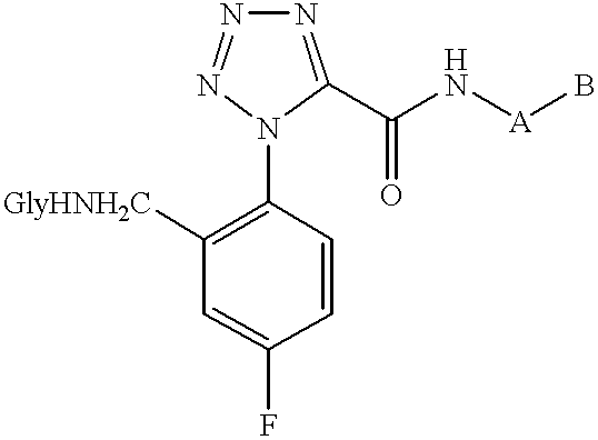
N1=C(C(N[A]B)=O)N(C2=C([GlyHNH2C])C=C(F)C=C2)N=N1
